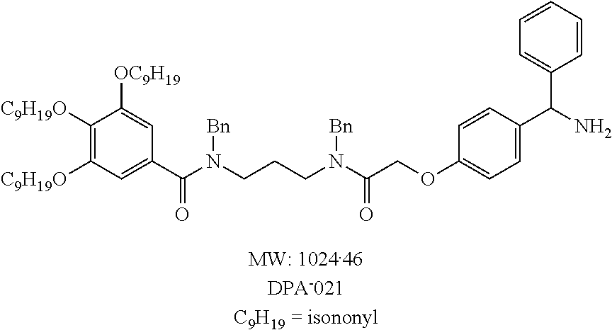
N(C(=O)COC1=CC=C(C(C2=CC=CC=C2)N)C=C1)(CCCN(C(=O)C1=CC([C9H19O])=C([C9H19O])C([OC9H19])=C1)[Bn])[Bn]
